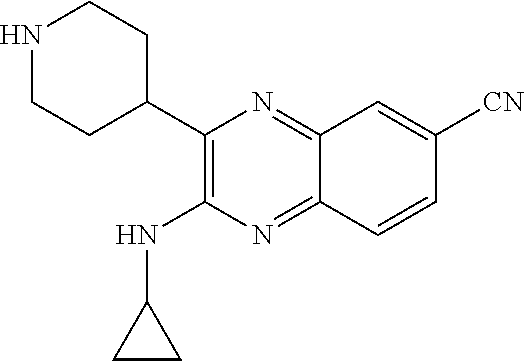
C1(C2CCNCC2)=C(NC2CC2)N=C2C(=N1)C=C([CN])C=C2
